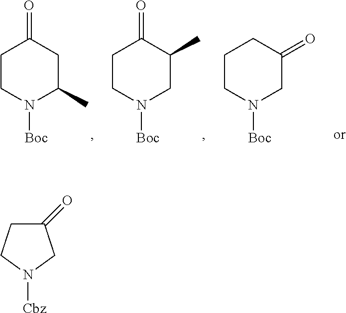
C1CN([Boc])C(C)CC1=O.C1CN([Boc])CC(C)C1=O.C1CN([Boc])CC(=O)C1.C1(=O)CCN([Cbz])C1
